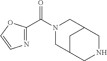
N1=C(C(N2CC3CC(C2)CNC3)=O)OC=C1
